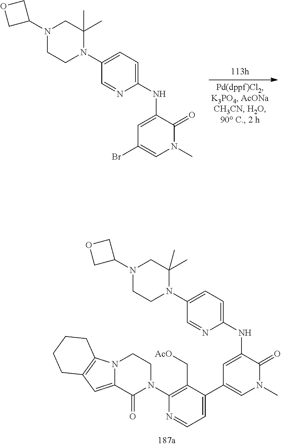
C1=C(NC2=CC=C(N3C(C)(C)CN(C4COC4)CC3)C=N2)C(=O)N(C)C=C1Br.C1=C(NC2=CC=C(N3C(C)(C)CN(C4COC4)CC3)C=N2)C(=O)N(C)C=C1C1=CC=NC(N2CCN3C(=CC4=C3CCCC4)C2=O)=C1C[AcO]
